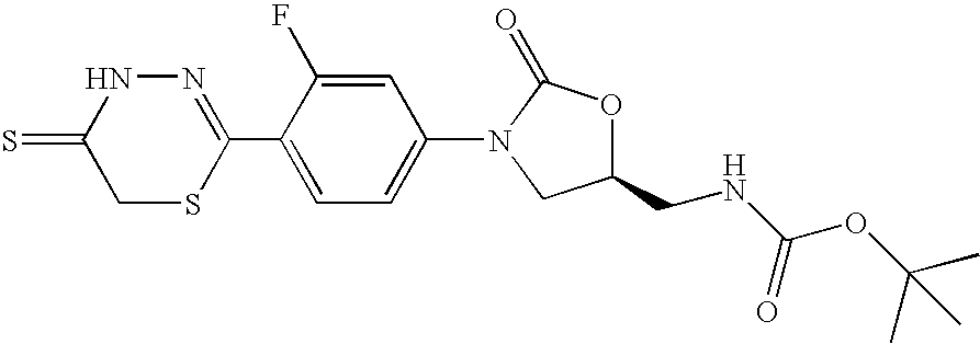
N1=C(C2=CC=C(N3CC(CNC(OC(C)(C)C)=O)OC3=O)C=C2F)SCC(=S)N1
